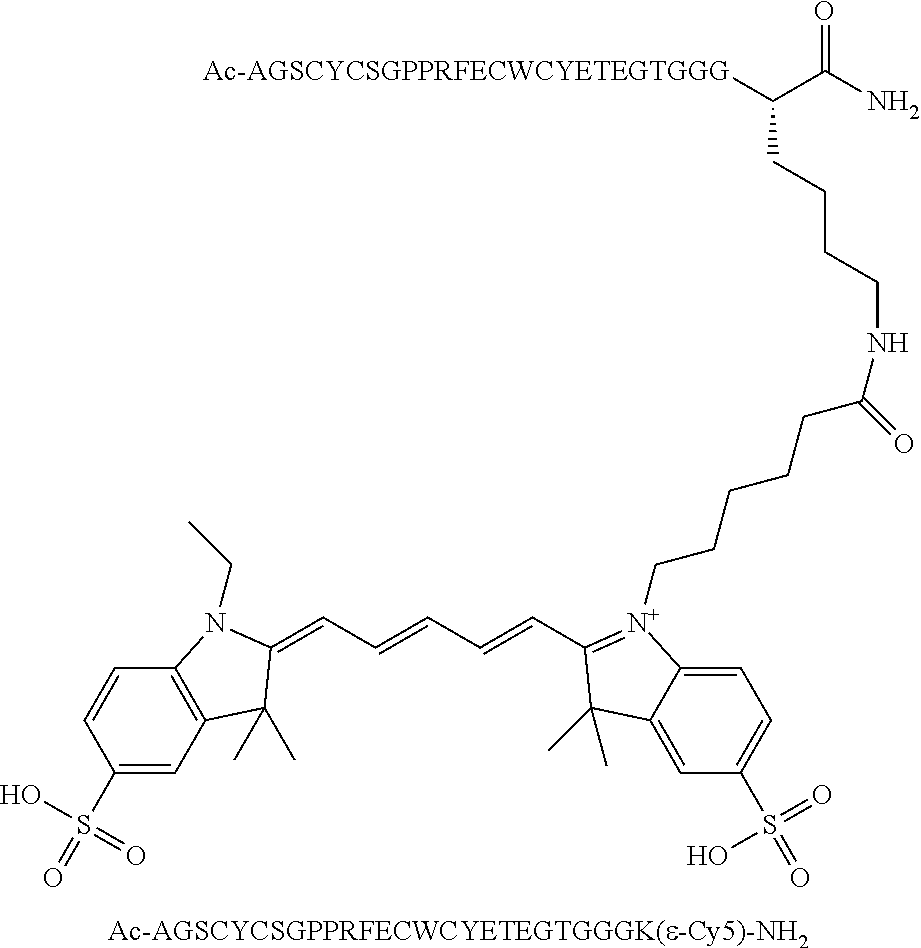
[Ac-AGSCYCSGPPRFECWCYETEGTGGG]C(C(N)=O)CCCCNC(CCCCC[N+]1=C(C=CC=CC=C2C(C)(C)C3=C(C=CC(S(=O)(=O)O)=C3)N2CC)C(C)(C)C2=CC(S(=O)(O)=O)=CC=C21)=O.[Ac-AGSCYCSGPPRFECWCYETEGTGGGK(e-Cy5)-NH2]
